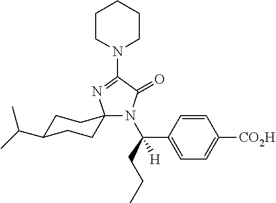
N1(C2=NC3(N(C(CCC)(C4=CC=C([CO2H])C=C4)[H])C2=O)CCC(C(C)C)CC3)CCCCC1
